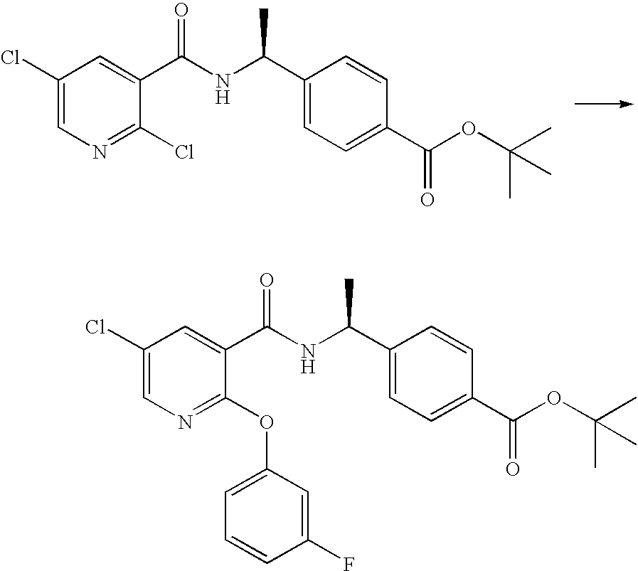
C1(Cl)=CN=C(Cl)C(C(NC(C2=CC=C(C(OC(C)(C)C)=O)C=C2)C)=O)=C1.C1(Cl)=CN=C(OC2=CC=CC(F)=C2)C(C(NC(C2=CC=C(C(OC(C)(C)C)=O)C=C2)C)=O)=C1
